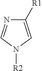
C1([R1])=CN([R2])C=N1
